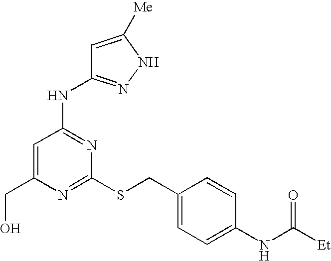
C1(CO)=CC(NC2=NNC([Me])=C2)=NC(SCC2=CC=C(NC([Et])=O)C=C2)=N1
